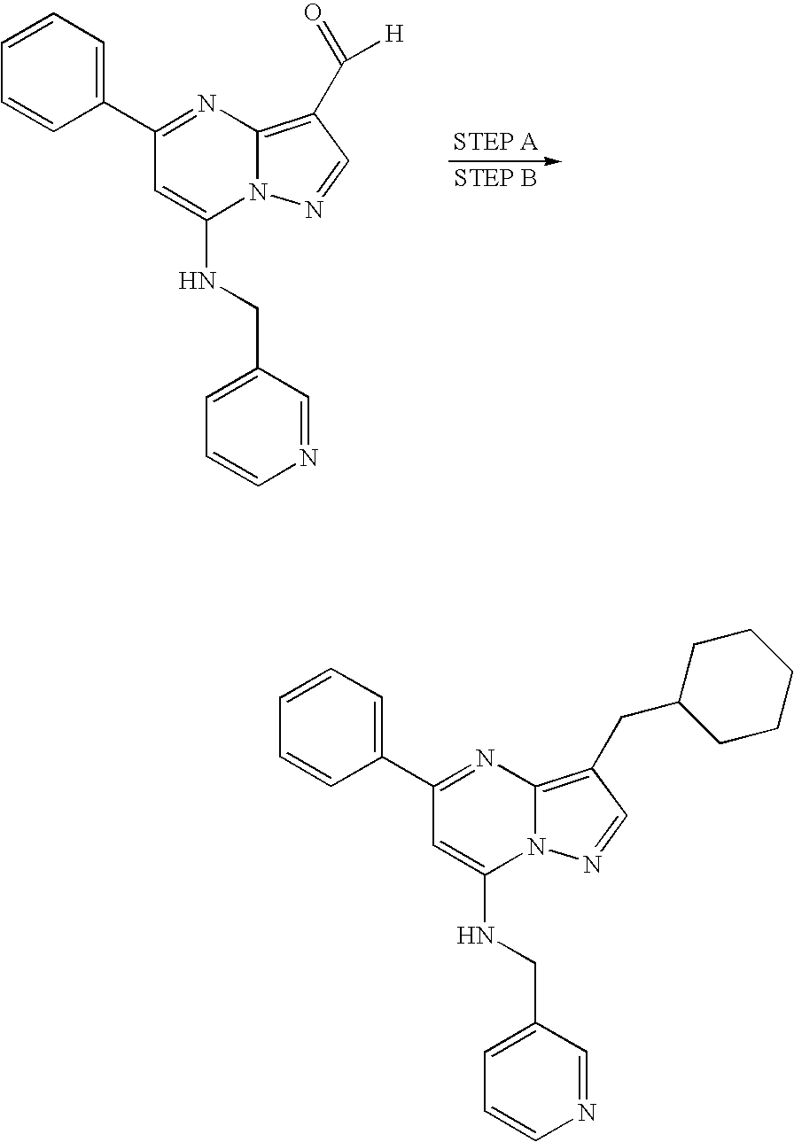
C1(C2=NC3=C(C(=O)[H])C=NN3C(NCC3=CC=CN=C3)=C2)=CC=CC=C1.C1(C2=NC3=C(CC4CCCCC4)C=NN3C(NCC3=CC=CN=C3)=C2)=CC=CC=C1
